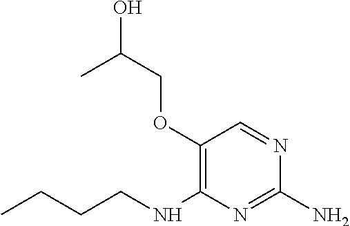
C1(OCC(O)C)=C(NCCCC)N=C(N)N=C1
